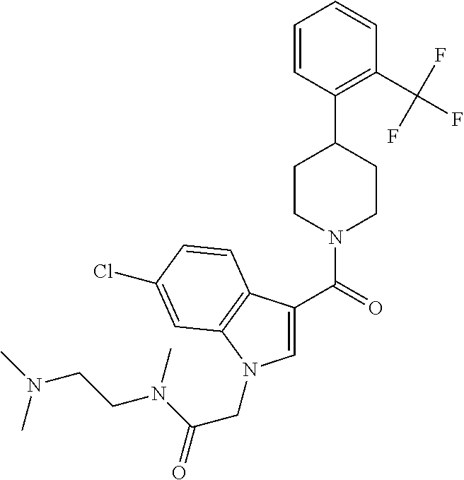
C1(C(=O)N2CCC(C3=C(C(F)(F)F)C=CC=C3)CC2)=CN(CC(N(C)CCN(C)C)=O)C2=C1C=CC(Cl)=C2
